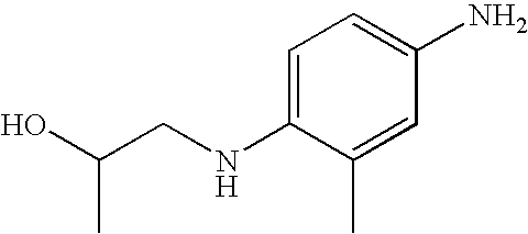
C(CNC1=CC=C(N)C=C1C)(O)C
